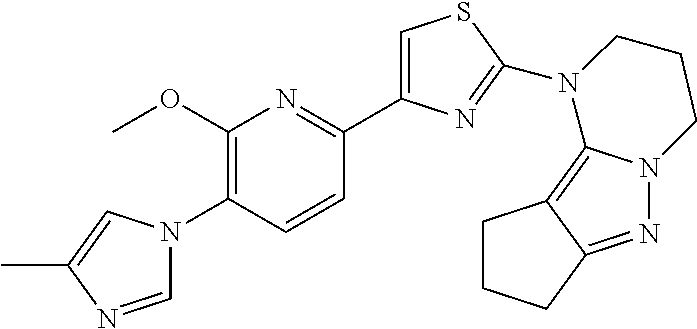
C1=NC(C)=CN1C1=C(OC)N=C(C2=CSC(N3C4=C5C(=NN4CCC3)CCC5)=N2)C=C1
